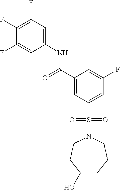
C1(F)=C(F)C=C(NC(C2=CC(S(=O)(=O)N3CCC(O)CCC3)=CC(F)=C2)=O)C=C1F
